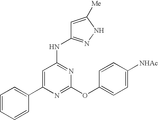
C1(C2=CC=CC=C2)=CC(NC2=NNC([Me])=C2)=NC(OC2=CC=C([NHAc])C=C2)=N1
